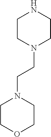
C1CN(CCN2CCOCC2)CCN1
